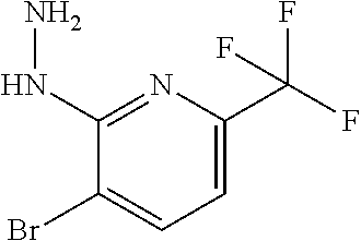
C1=C(C(F)(F)F)N=C(NN)C(Br)=C1
